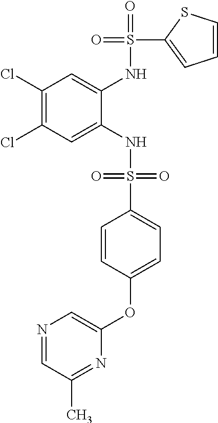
C1(Cl)=C(Cl)C=C(NS(=O)(=O)C2=CC=C(OC3=CN=CC(C)=N3)C=C2)C(NS(=O)(C2=CC=CS2)=O)=C1
